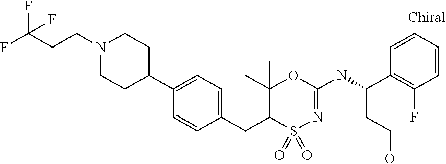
C1(C2CCN(CCC(F)(F)F)CC2)=CC=C(CC2S(=O)(=O)N=C(NC(C3=C(F)C=CC=C3)CCO)OC2(C)C)C=C1
